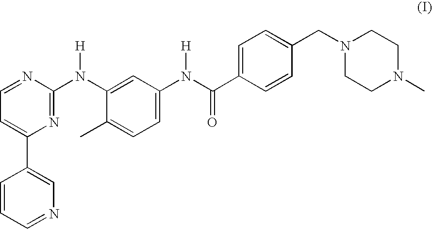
N1=C(N(C2=CC(N(C(C3=CC=C(CN4CCN(C)CC4)C=C3)=O)[H])=CC=C2C)[H])N=CC=C1C1=CN=CC=C1
